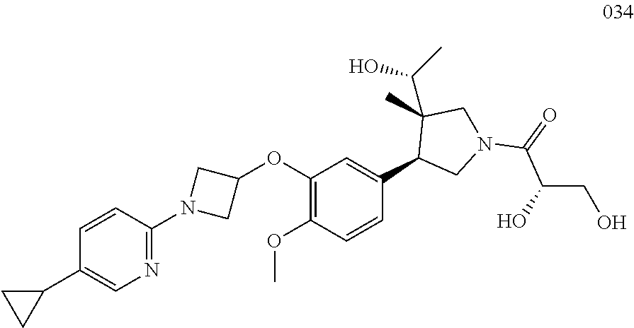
C1(C2CC2)=CN=C(N2CC(OC3=C(OC)C=CC(C4CN(C(C(CO)O)=O)CC4(C(O)C)C)=C3)C2)C=C1
